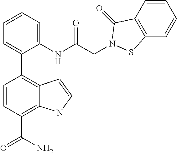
C1(C2=CC=CC=C2NC(CN2C(=O)C3=C(C=CC=C3)S2)=O)=C2C(=C(C(N)=O)C=C1)NC=C2
